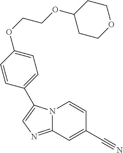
N12C(=NC=C1C1=CC=C(OCCOC3CCOCC3)C=C1)C=C(C#N)C=C2
